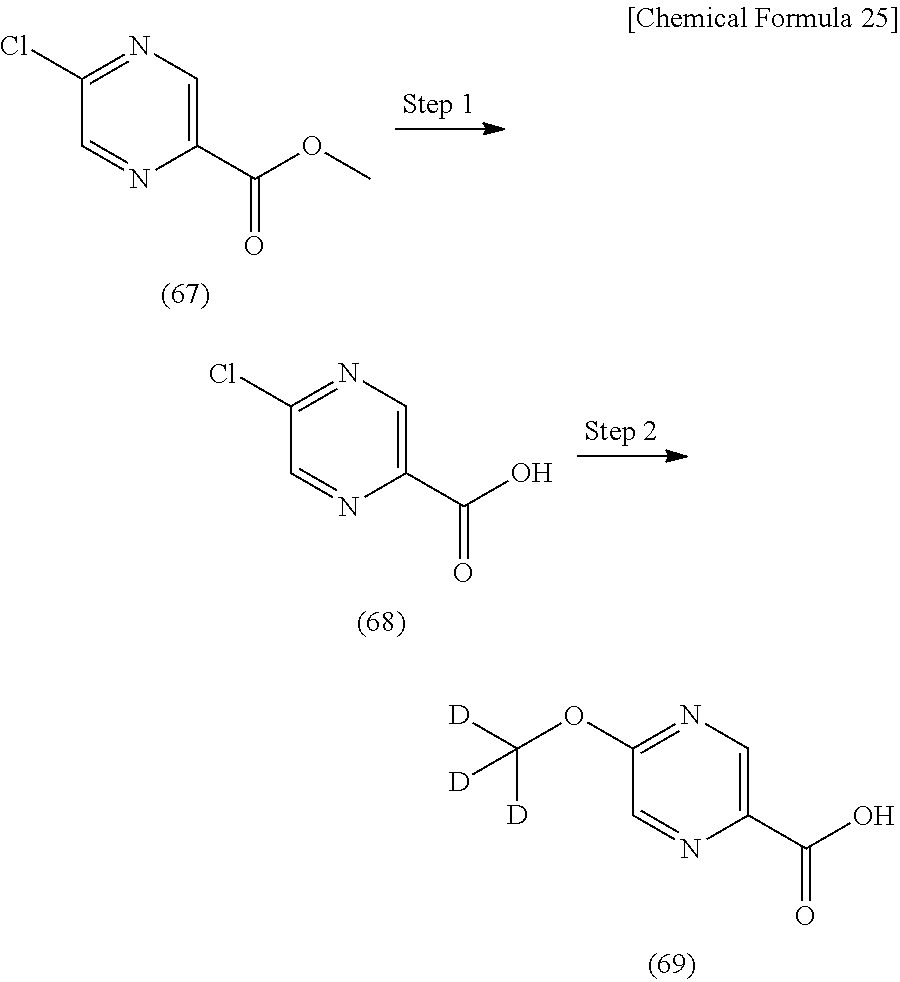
C1(Cl)=NC=C(C(OC)=O)N=C1.C1(Cl)=NC=C(C(O)=O)N=C1.C1(OC([D])([D])[D])=NC=C(C(O)=O)N=C1
